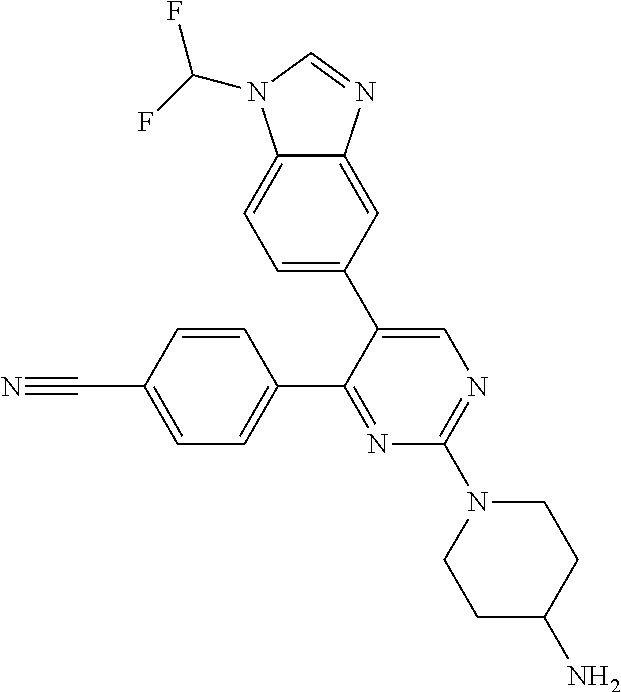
C1=C(C2=CC=C3C(=C2)N=CN3C(F)F)C(C2=CC=C(C#N)C=C2)=NC(N2CCC(N)CC2)=N1
